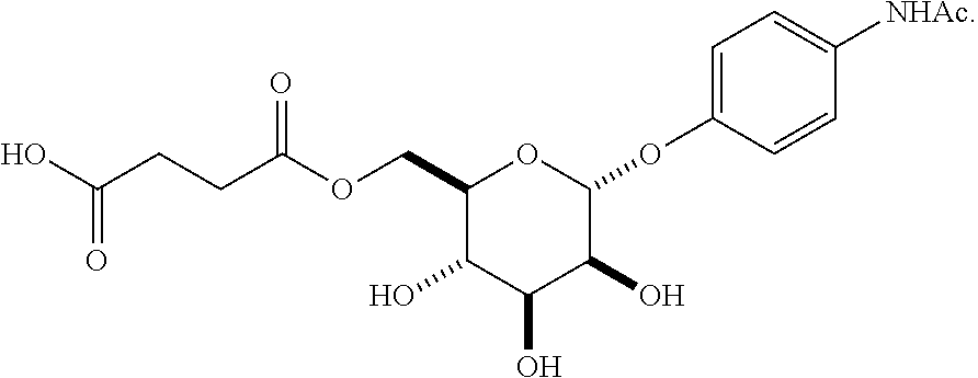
OC1C(O)C(O)C(OC2=CC=C([NHAc])C=C2)OC1COC(CCC(O)=O)=O
